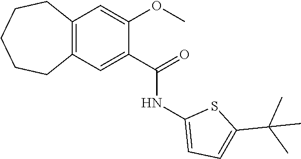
C12=C(C=C(C(=O)NC3=CC=C(C(C)(C)C)S3)C(OC)=C1)CCCCC2
